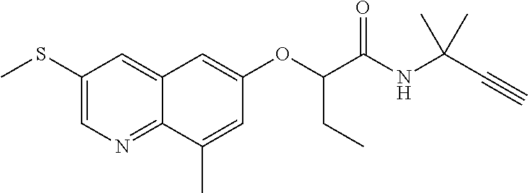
C1(SC)=CN=C2C(=C1)C=C(OC(C(NC(C#C)(C)C)=O)CC)C=C2C
